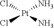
[Pt](N)(Cl)(Cl)N
